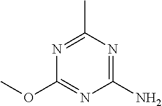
N1=C(N)N=C(OC)N=C1C
